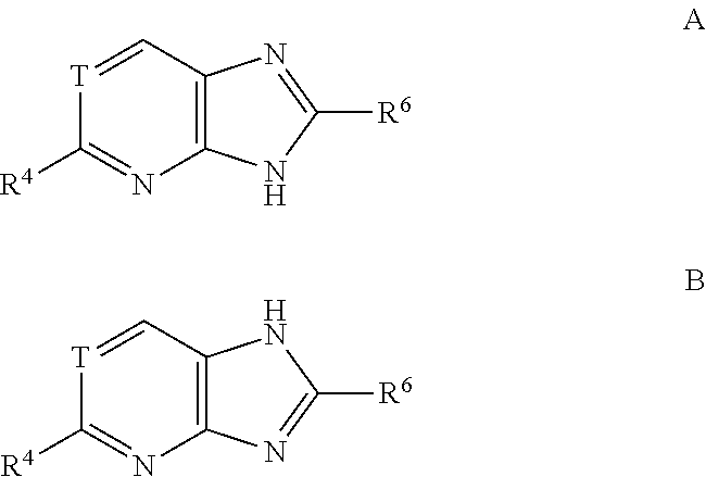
C12=C(C=[T]C([R4])=N1)N=C([R6])N2.C12=C(C=[T]C([R4])=N1)NC([R6])=N2
